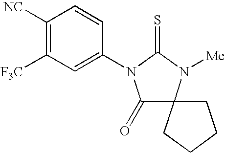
C1([NC])=C([F3C])C=C(N2C(=O)C3(N([Me])C2=S)CCCC3)C=C1
